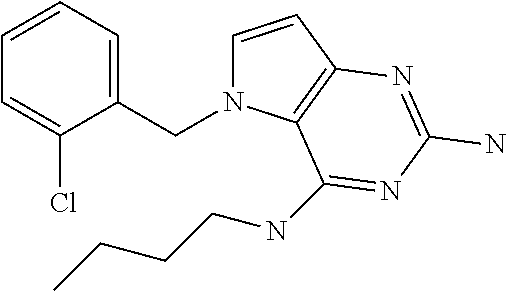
C1=CC2=C(N1CC1=CC=CC=C1Cl)C(NCCCC)=NC(N)=N2
